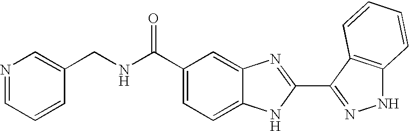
C1(C(NCC2=CN=CC=C2)=O)=CC=C2C(=C1)N=C(C1=NNC3=C1C=CC=C3)N2
